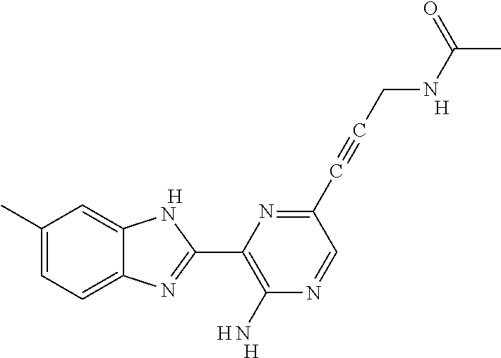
[H].C1(C)=CC=C2C(=C1)NC(C1=C(N)N=CC(C#CCNC(C)=O)=N1)=N2.[H].[H].[H]
